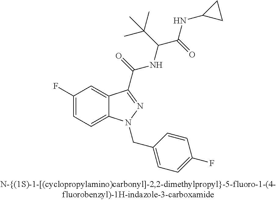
C1(F)=CC=C2C(=C1)C(C(=O)NC(C(NC1CC1)=O)C(C)(C)C)=NN2CC1=CC=C(F)C=C1
